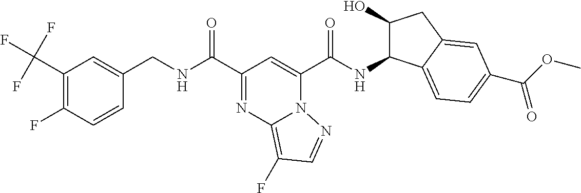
C1(C(F)(F)F)=C(F)C=CC(CNC(C2=NC3=C(F)C=NN3C(C(NC3C(O)CC4=CC(C(OC)=O)=CC=C34)=O)=C2)=O)=C1
